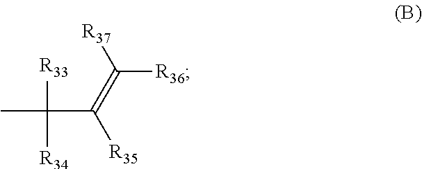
CC([R33])([R34])C(=C([R36])[R37])[R35]
